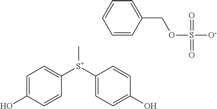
C1=C(O)C=CC([S+](C2=CC=C(O)C=C2)C)=C1.C1=CC(COS([O-])(=O)=O)=CC=C1
